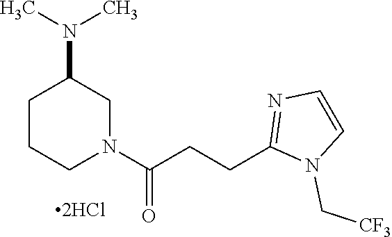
C1CCN(C(CCC2=NC=CN2C[CF3])=O)CC1N(C)C
